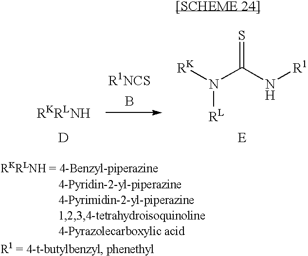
B.[D].[RK]N(C(N[R1])=S)[RL].[E]
